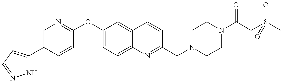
N1C(C2=CN=C(OC3=CC=C4C(=C3)C=CC(CN3CCN(C(CS(C)(=O)=O)=O)CC3)=N4)C=C2)=CC=N1
